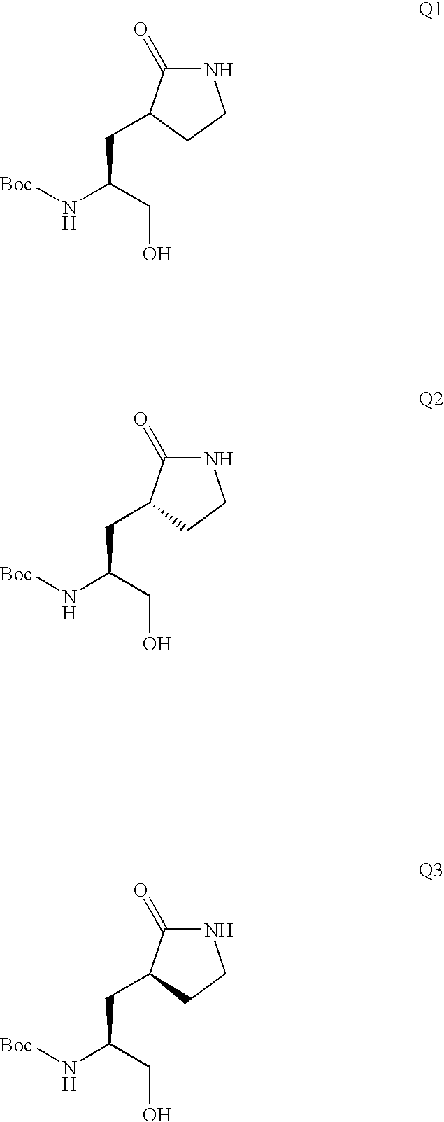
C(N[Boc])(CO)CC1C(=O)NCC1.C(N[Boc])(CO)CC1C(=O)NCC1.C(N[Boc])(CO)CC1C(=O)NCC1
